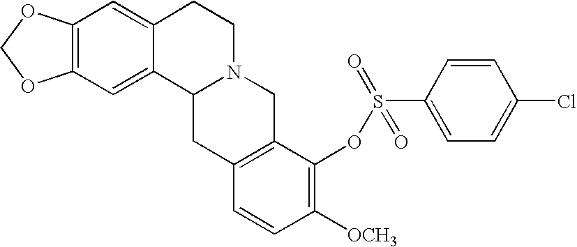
C12=C(C=C3C(=C1)C1N(CC3)CC3=C(C1)C=CC([OCH3])=C3OS(=O)(=O)C1=CC=C(Cl)C=C1)OCO2
